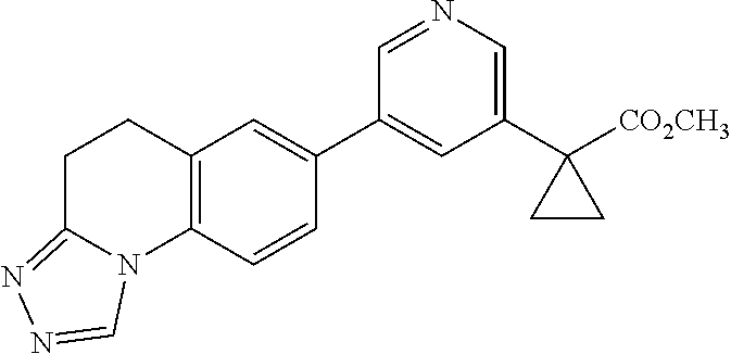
C12=C(C=CC(C3=CC(C4([CO2CH3])CC4)=CN=C3)=C1)N1C(=NN=C1)CC2
